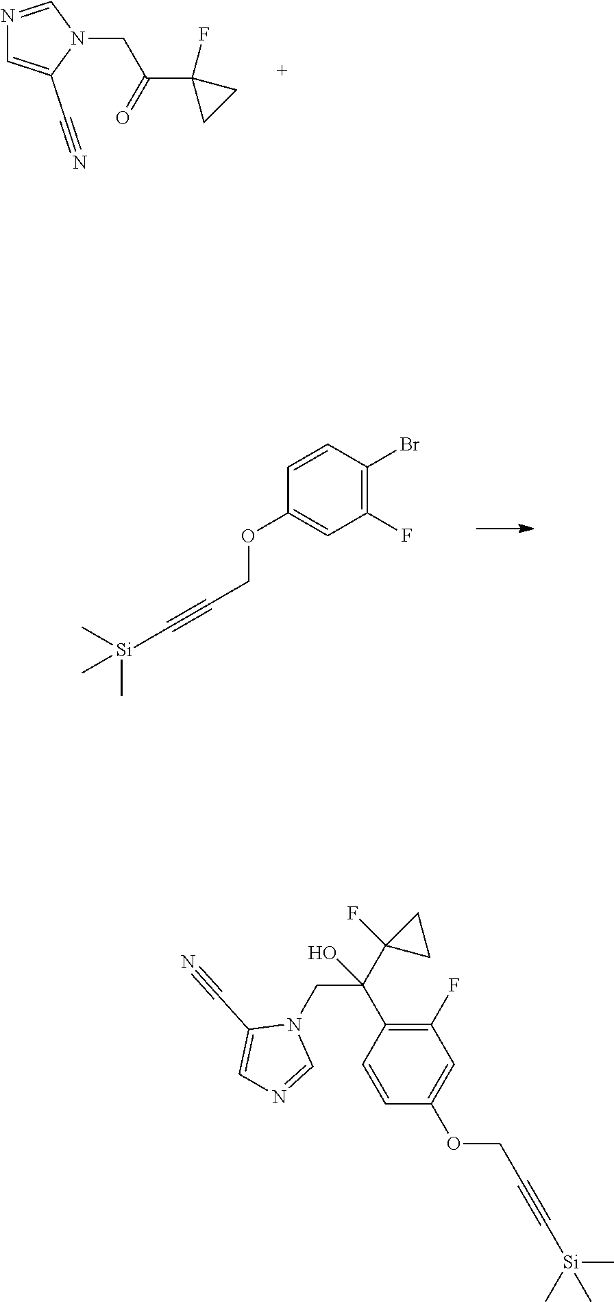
N1=CN(CC(C2(F)CC2)=O)C(C#N)=C1.C1=CC(Br)=C(F)C=C1OCC#C[Si](C)(C)C.C1(F)=C(C(C2(F)CC2)(CN2C(C#N)=CN=C2)O)C=CC(OCC#C[Si](C)(C)C)=C1
